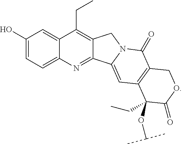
C1(O)=CC=C2N=C3C(=C(CC)C2=C1)CN1C3=CC2=C(C1=O)COC(=O)C2(OC(C)C)CC
